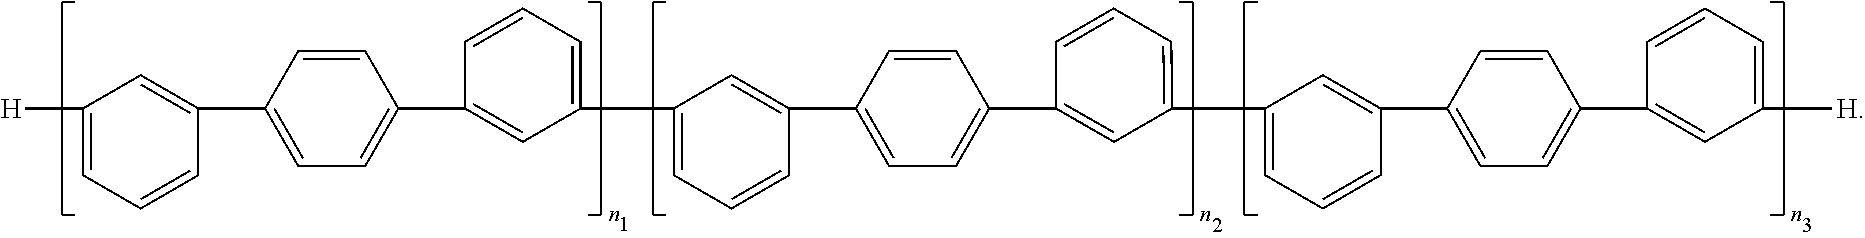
[H]C1=CC=CC(C2=CC=C(C3=CC(C4=CC=CC(C5=CC=C(C6=CC(C7=CC=CC(C8=CC=C(C9=CC([H])=CC=C9)C=C8)=C7)=CC=C6)C=C5)=C4)=CC=C3)C=C2)=C1
